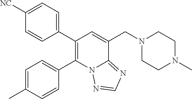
C1([NC])=CC=C(C2=C(C3=CC=C(C)C=C3)N3C(=NC=N3)C(CN3CCN(C)CC3)=C2)C=C1
